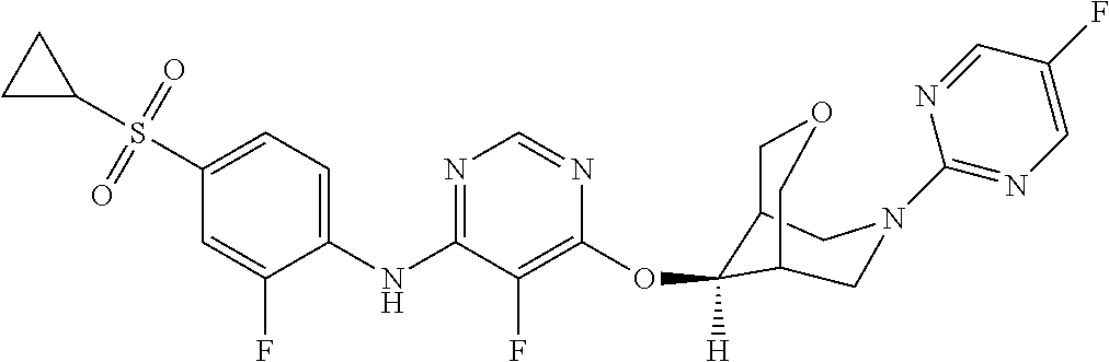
C1(NC2=NC=NC(OC3([H])C4COCC3CN(C3=NC=C(F)C=N3)C4)=C2F)=CC=C(S(C2CC2)(=O)=O)C=C1F
